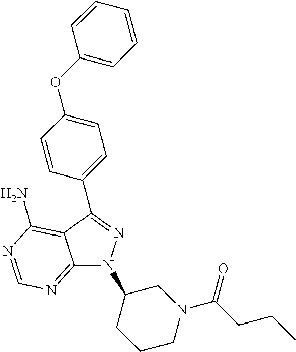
C12=NC=NC(N)=C1C(C1=CC=C(OC3=CC=CC=C3)C=C1)=NN2C1CCCN(C(CCC)=O)C1
